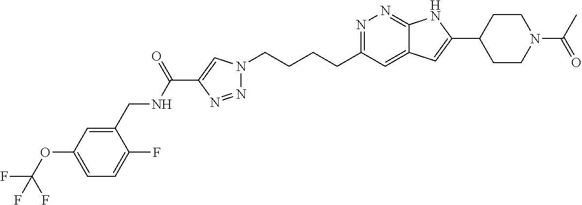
N1=C(CCCCN2N=NC(C(NCC3=CC(OC(F)(F)F)=CC=C3F)=O)=C2)C=C2C(=N1)NC(C1CCN(C(C)=O)CC1)=C2
